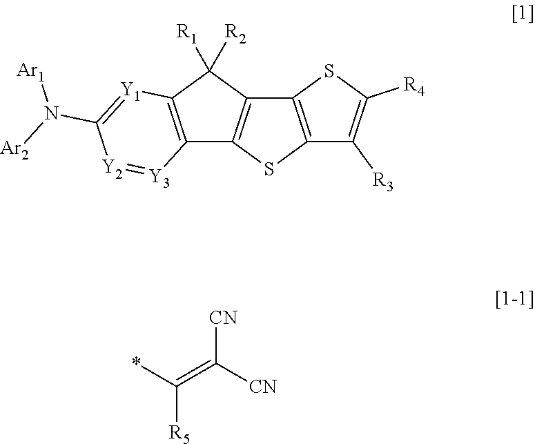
C12=C(SC3=C1SC([R4])=C3[R3])C1=C(C2([R2])[R1])[Y1]=C(N([Ar2])[Ar1])[Y2]=[Y3]1.C([R5])(*)=C([CN])[CN]
